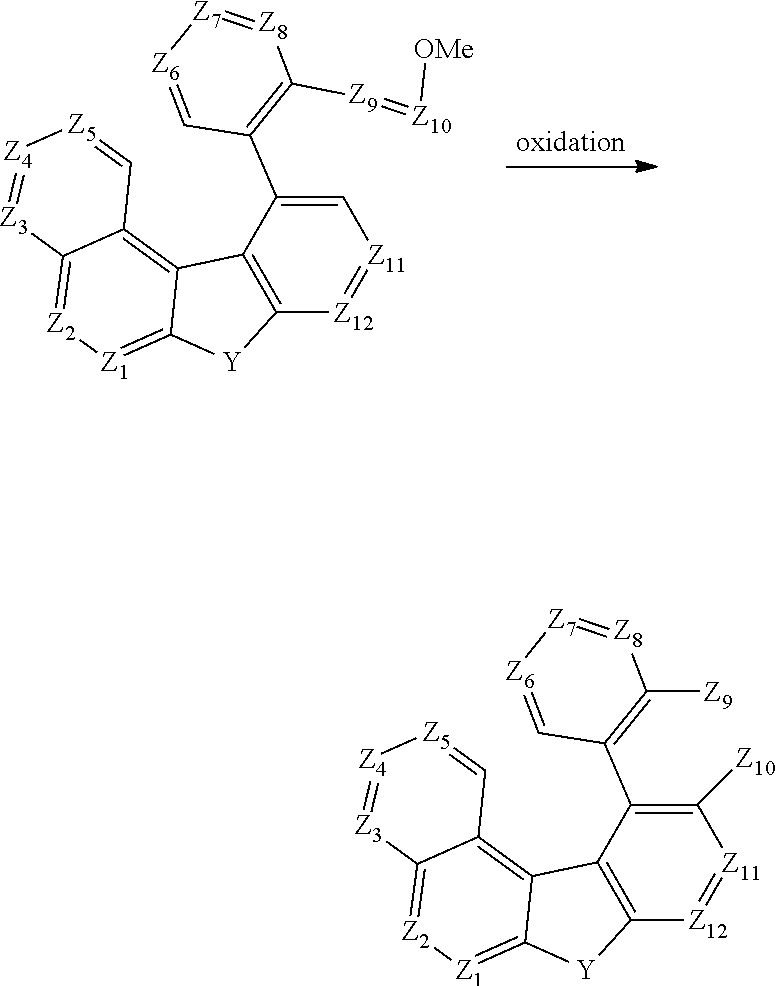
C1=C(C2=C([Z9]=[Z10][OMe])[Z8]=[Z7][Z6]=C2)C2=C([Z12]=[Z11]1)[Y]C1=[Z1][Z2]=C3C(=C21)C=[Z5][Z4]=[Z3]3.C1([Z10])=C(C2=C([Z9])[Z8]=[Z7][Z6]=C2)C2=C([Z12]=[Z11]1)[Y]C1=[Z1][Z2]=C3C(=C21)C=[Z5][Z4]=[Z3]3
